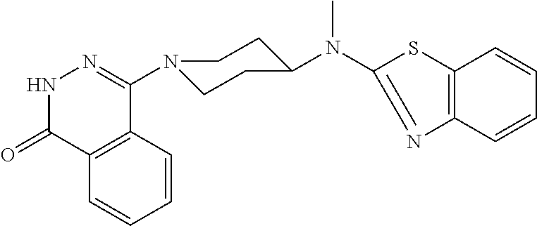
C1(N2CCC(N(C3=NC4=C(S3)C=CC=C4)C)CC2)=NNC(=O)C2=C1C=CC=C2
